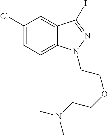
C(N1C2=CC=C(Cl)C=C2C(I)=N1)COCCN(C)C
